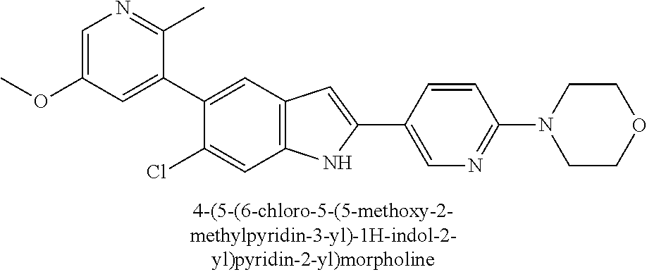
C1=C(OC)C=C(C2=CC3=C(C=C2Cl)NC(C2=CN=C(N4CCOCC4)C=C2)=C3)C(C)=N1
